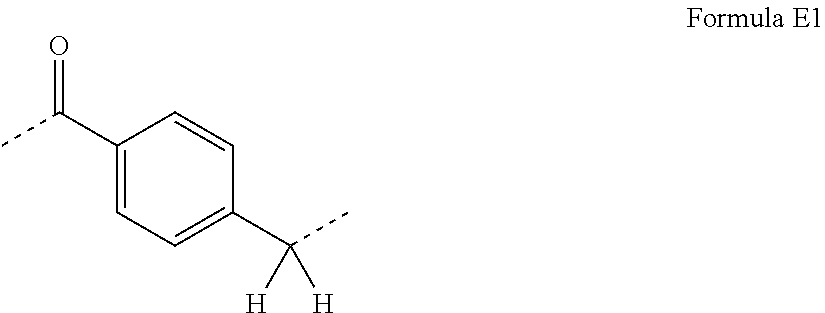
C1(C(C)=O)=CC=C(C(C)([H])[H])C=C1
